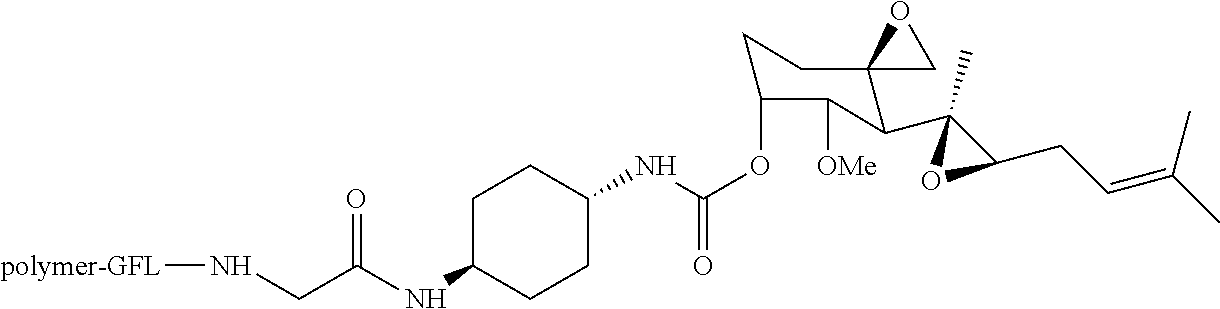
C(OC1CCC2(C(C3(C)C(CC=C(C)C)O3)C1[OMe])CO2)(=O)NC1CCC(NC(CN[polymer-GFL])=O)CC1
